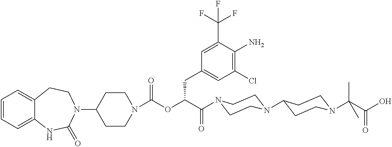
C1=CC=C2C(=C1)CCN(C1CCN(C(OC(C(=O)N3CCN(C4CCN(C(C(O)=O)(C)C)CC4)CC3)CC3=CC(Cl)=C(N)C(C(F)(F)F)=C3)=O)CC1)C(=O)N2
